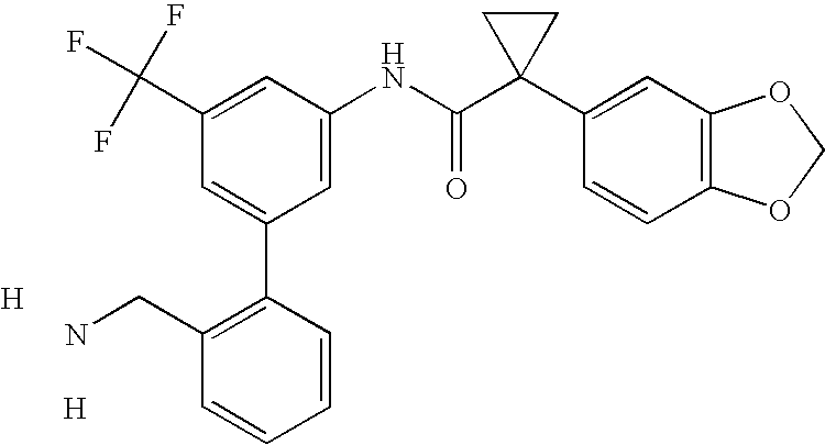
C1(C(F)(F)F)=CC(NC(C2(C3=CC4=C(C=C3)OCO4)CC2)=O)=CC(C2=C(CN)C=CC=C2)=C1.[H].[H]
